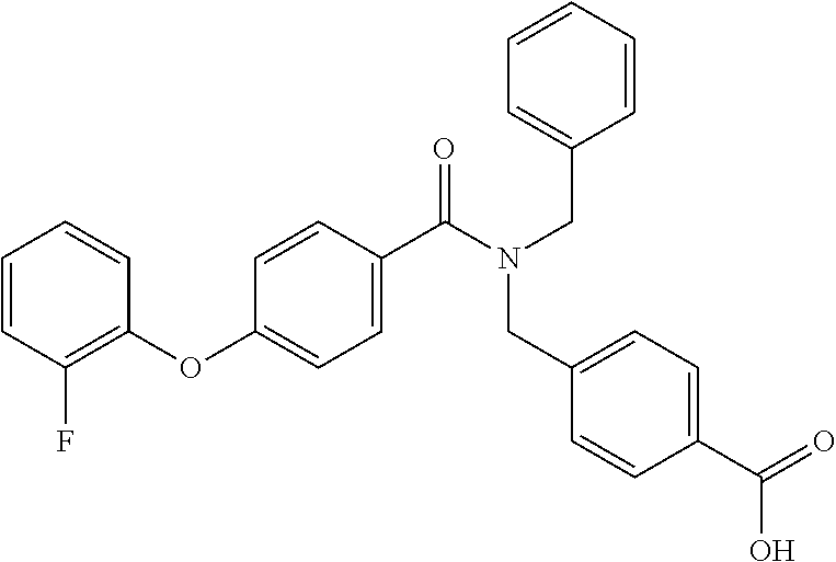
C1(OC2=CC=C(C(N(CC3=CC=CC=C3)CC3=CC=C(C(=O)O)C=C3)=O)C=C2)=C(F)C=CC=C1
